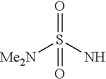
[Me2N]S(N)(=O)=O
